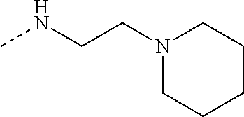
CNCCN1CCCCC1
